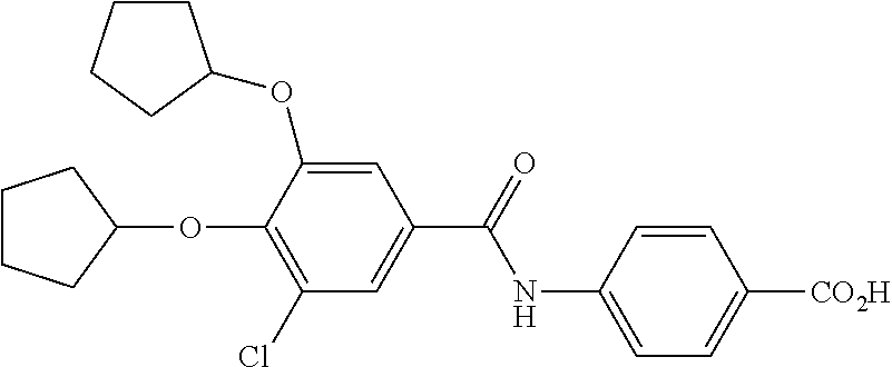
C1=C(NC(=O)C2=CC(Cl)=C(OC3CCCC3)C(OC3CCCC3)=C2)C=CC([CO2H])=C1
